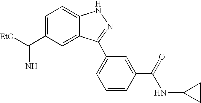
C1=C(C([EtO])=N)C=C2C(=C1)NN=C2C1=CC=CC(C(NC2CC2)=O)=C1
